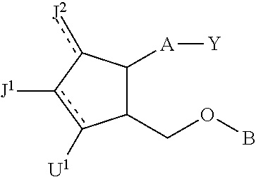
[J1]c1c([U1])C(COB)C([A][Y])c-1[J2]
